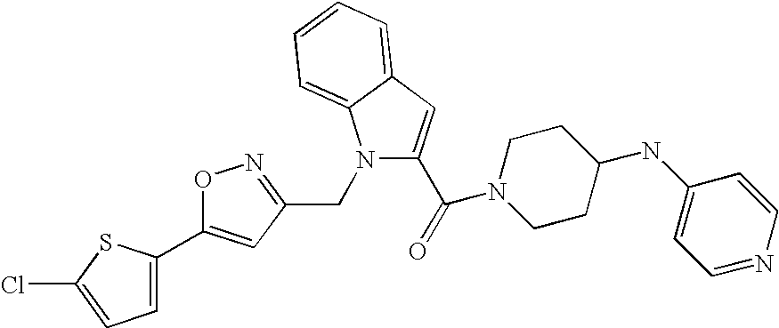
C1=C(C2=CC(CN3C(C(=O)N4CCC(NC5=CC=NC=C5)CC4)=CC4=CC=CC=C34)=NO2)SC(Cl)=C1
